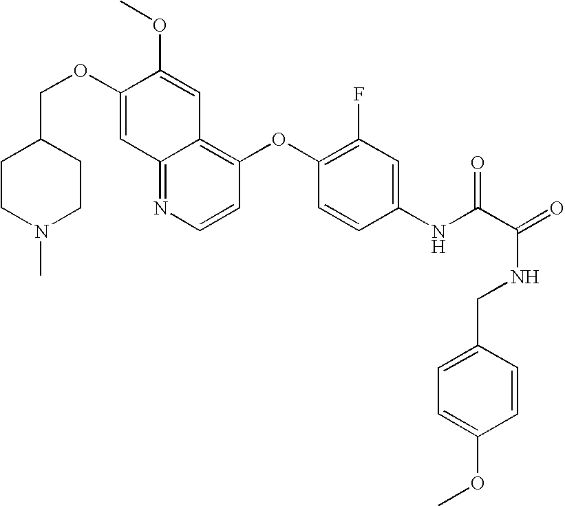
C(OC1=CC2=NC=CC(OC3=C(F)C=C(NC(C(=O)NCC4=CC=C(OC)C=C4)=O)C=C3)=C2C=C1OC)C1CCN(C)CC1
